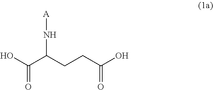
OC(C(CCC(O)=O)N[A])=O
